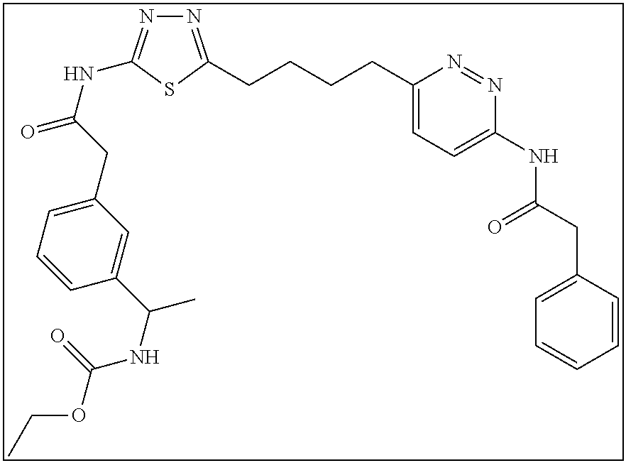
N1=C(CCCCC2=CC=C(NC(CC3=CC=CC=C3)=O)N=N2)SC(NC(=O)CC2=CC=CC(C(C)NC(OCC)=O)=C2)=N1
